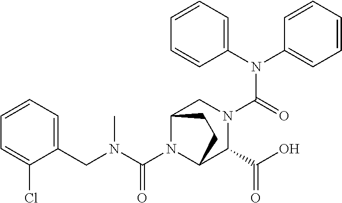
C1(N(C2=CC=CC=C2)C(=O)N2CC3N(C(N(C)CC4=CC=CC=C4Cl)=O)C(C2C(O)=O)CC3)=CC=CC=C1
